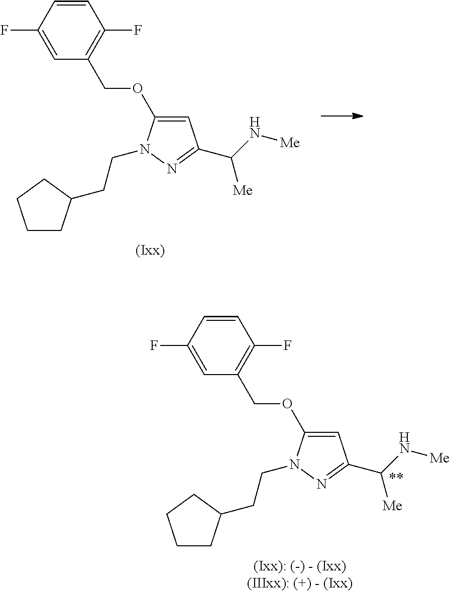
C1=C(OCC2=C(F)C=CC(F)=C2)N(CCC2CCCC2)N=C1C(N[Me])[Me].C1=C(OCC2=C(F)C=CC(F)=C2)N(CCC2CCCC2)N=C1C(N[Me])[Me]
